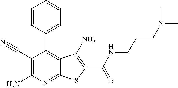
C1=CC(C2=C3C(=NC(N)=C2C#N)SC(C(=O)NCCCN(C)C)=C3N)=CC=C1
